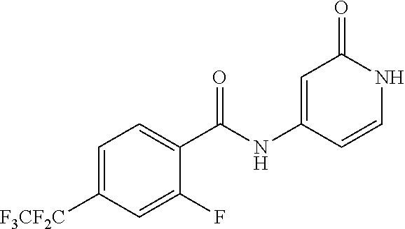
C1(NC(C2=CC=C([F3CF2C])C=C2F)=O)=CC(=O)NC=C1
